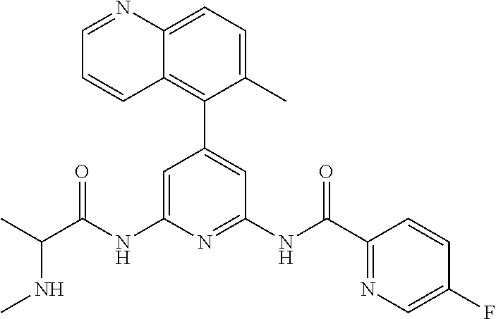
C1=C(NC(C(C)NC)=O)N=C(NC(C2=NC=C(F)C=C2)=O)C=C1C1=C2C(=CC=C1C)N=CC=C2
